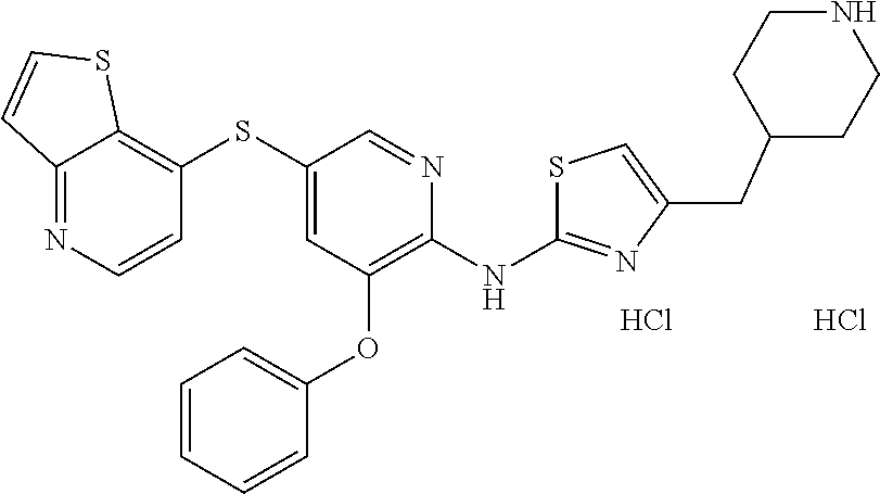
Cl.Cl.C12=NC=CC(SC3=CC(OC4=CC=CC=C4)=C(NC4=NC(CC5CCNCC5)=CS4)N=C3)=C1SC=C2
